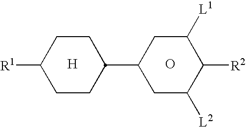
[H].O.C1([R1])CCC(C2CC([L2])C([R2])C([L1])C2)CC1
